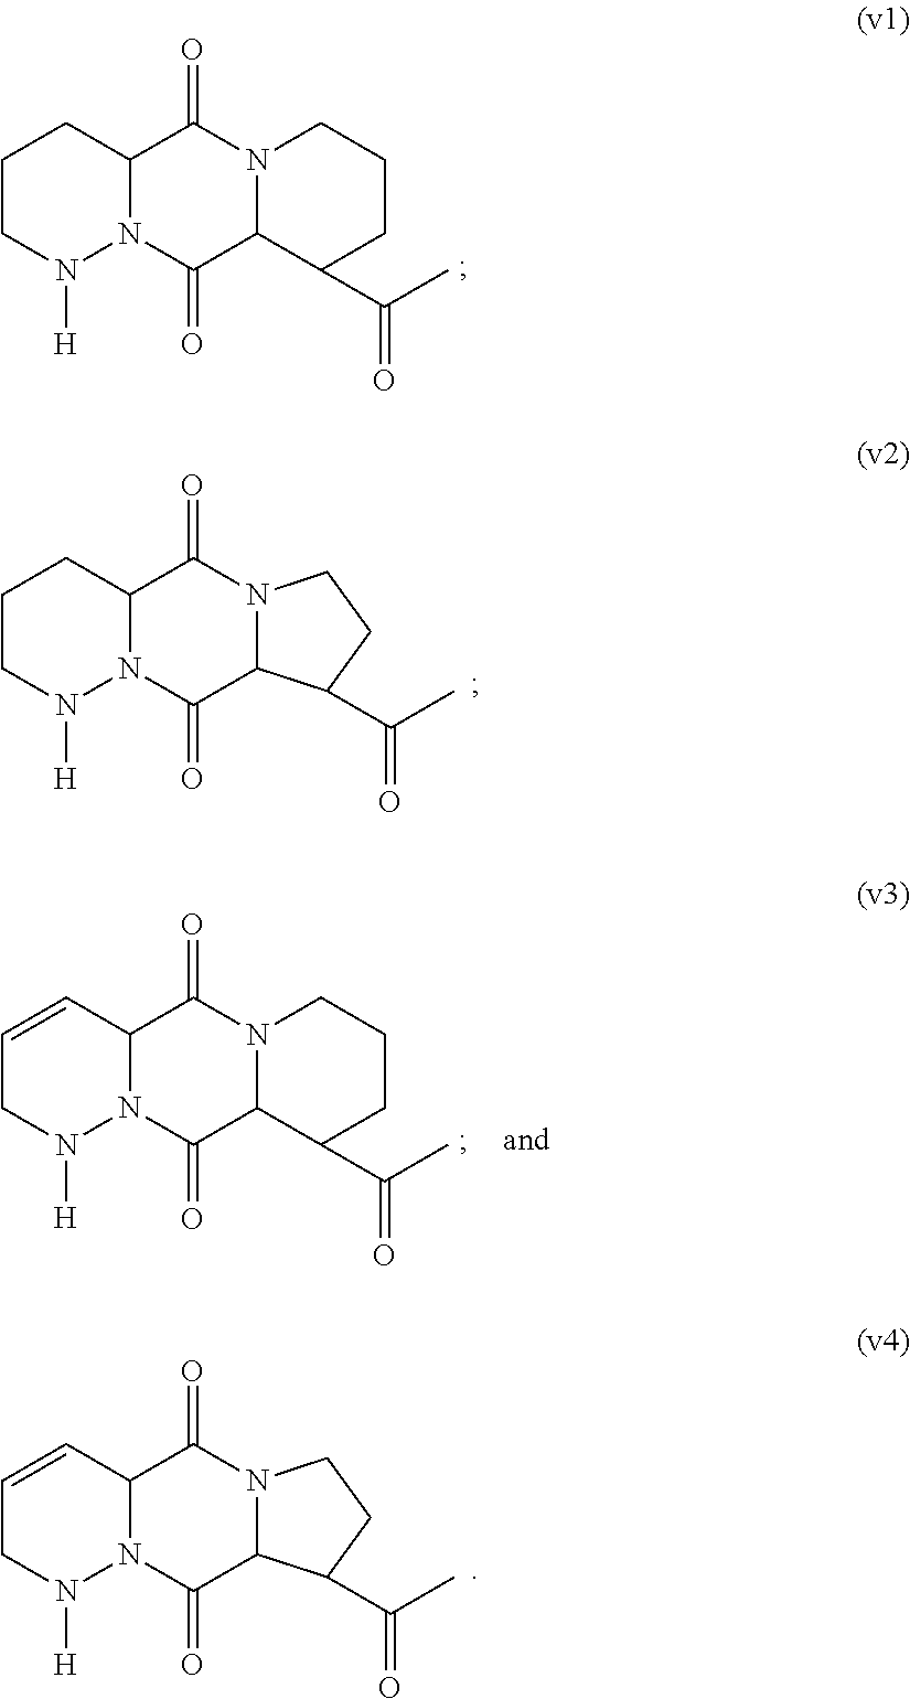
C1CN([H])N2C(C1)C(=O)N1C(C2=O)C(C(C)=O)CCC1.C1CN([H])N2C(C1)C(=O)N1C(C2=O)C(C(C)=O)CC1.C1=CC2N(N([H])C1)C(=O)C1N(C2=O)CCCC1C(C)=O.C1=CC2N(N([H])C1)C(=O)C1N(C2=O)CCC1C(C)=O
